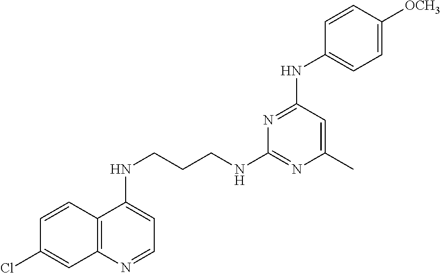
C12=C(N=CC=C1NCCCNC1=NC(C)=CC(NC3=CC=C([OCH3])C=C3)=N1)C=C(Cl)C=C2
